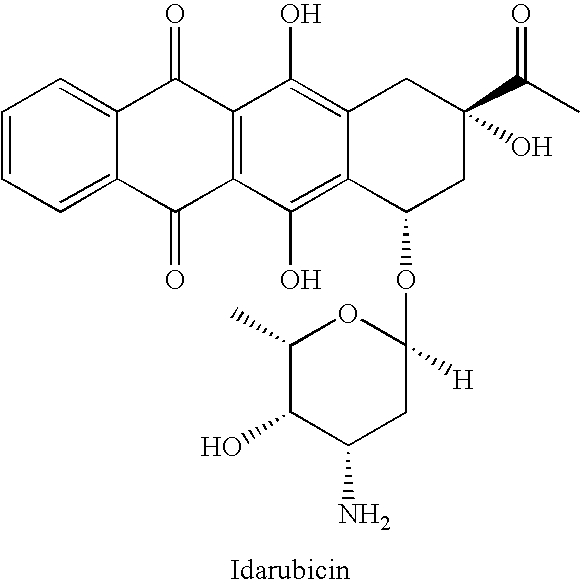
C1=CC=C2C(=C1)C(=O)C1=C(C2=O)C(O)=C2C(=C1O)CC(C(C)=O)(O)CC2OC1([H])OC(C)C(O)C(N)C1
